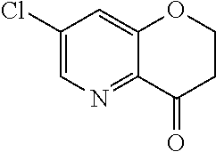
C12=CC(Cl)=CN=C1C(=O)CCO2
